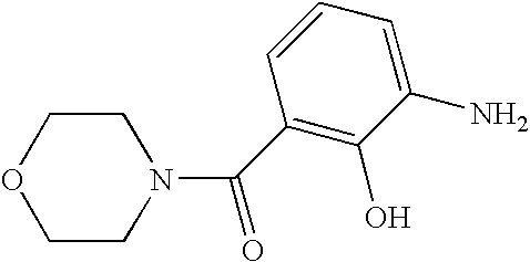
C1(C(=O)N2CCOCC2)=C(O)C(N)=CC=C1
